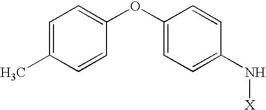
C1=C(C)C=CC(OC2=CC=C(N[X])C=C2)=C1
